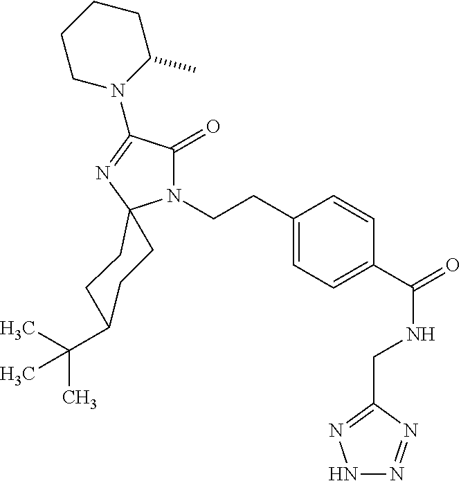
C1C(C(C)(C)C)CCC2(C1)N(CCC1=CC=C(C(=O)NCC3=NNN=N3)C=C1)C(=O)C(N1C(C)CCCC1)=N2
